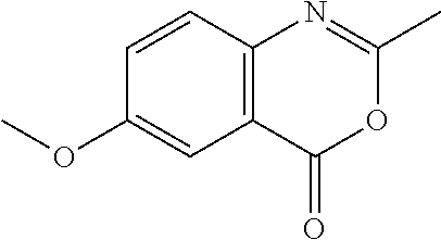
C1=CC2=C(C=C1OC)C(=O)OC(C)=N2
